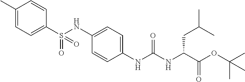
C1(S(NC2=CC=C(NC(NC(C(OC(C)(C)C)=O)CC(C)C)=O)C=C2)(=O)=O)=CC=C(C)C=C1
